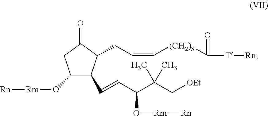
C1(O[Rm][Rn])C(C=CC(O[Rm][Rn])C(C[OEt])(C)C)C(CC=C[(CH2)3]C([T][Rn])=O)C(=O)C1
